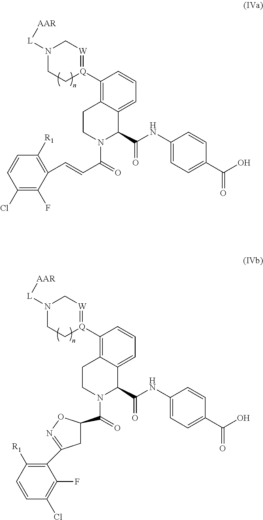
C1(Cl)=C(F)C(C=CC(=O)N2C(C(NC3=CC=C(C(O)=O)C=C3)=O)C3=CC=CC([Q]4=[W]CN([L][AAR])CC4)=C3CC2)=C([R1])C=C1.C(=O)(N1C(C(NC2=CC=C(C(O)=O)C=C2)=O)C2=CC=CC([Q]3=[W]CN([L][AAR])CC3)=C2CC1)C1CC(C2=C([R1])C=CC(Cl)=C2F)=NO1
